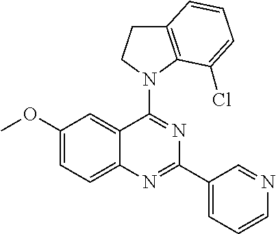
C1(OC)=CC=C2C(=C1)C(N1C3=C(CC1)C=CC=C3Cl)=NC(C1=CC=CN=C1)=N2
